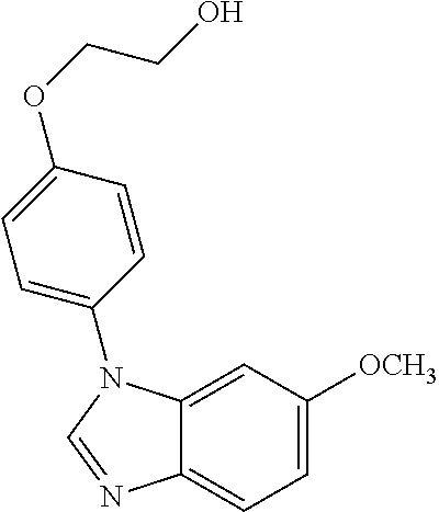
C1=C([OCH3])C=C2C(=C1)N=CN2C1=CC=C(OCCO)C=C1
